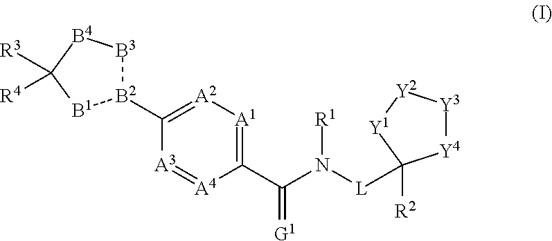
[B2]1(C2=[A2][A1]=C(C(N([R1])[L]C3([R2])[Y4][Y3][Y2][Y1]3)=[G1])[A4]=[A3]2)[B3][B4]C([R3])([R4])[B1]1
